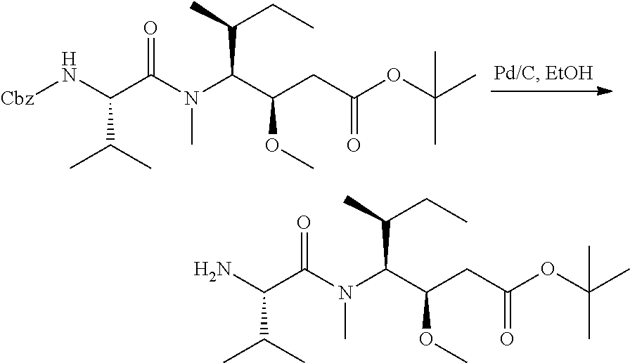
N(C(C(CC(OC(C)(C)C)=O)OC)C(C)CC)(C)C(C(N)C(C)C)=O.N(C(C(CC(OC(C)(C)C)=O)OC)C(C)CC)(C)C(C(N[Cbz])C(C)C)=O
